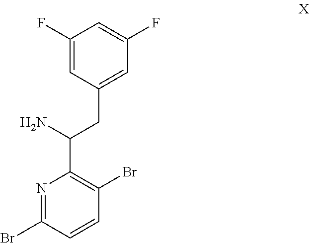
C1=C(F)C=C(CC(C2=C(Br)C=CC(Br)=N2)N)C=C1F
